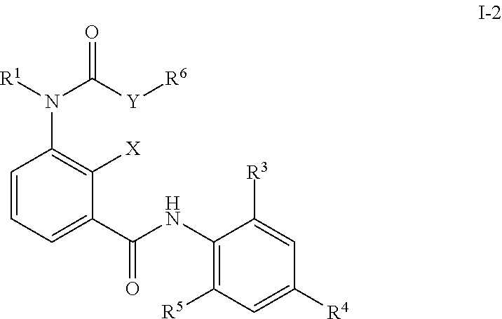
C1(NC(=O)C2=CC=CC(N([R1])C([Y][R6])=O)=C2[X])=C([R5])C=C([R4])C=C1[R3]
